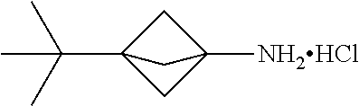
C1C2(C(C)(C)C)CC1([NH2HCl])C2
